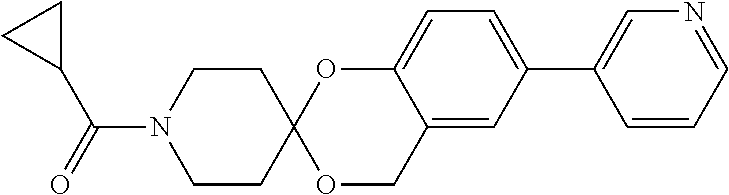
C1=C(C2=CC=C3C(=C2)COC2(O3)CCN(C(=O)C3CC3)CC2)C=CC=N1
